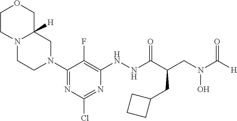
N1(C2=NC(Cl)=NC(NNC(C(CN(C([H])=O)O)CC3CCC3)=O)=C2F)CC2([H])N(CC1)CCOC2
